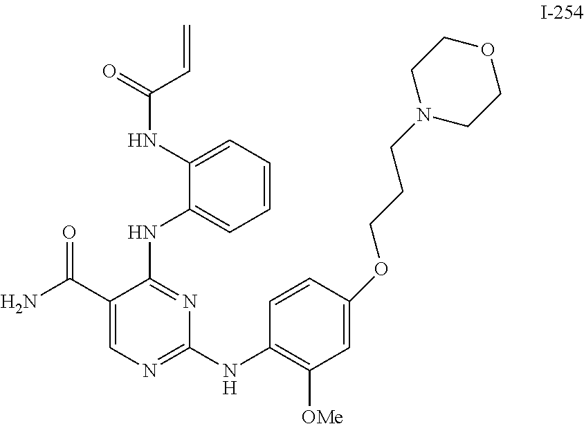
NC(C1=CN=C(NC2=C([OMe])C=C(OCCCN3CCOCC3)C=C2)N=C1NC1=CC=CC=C1NC(C=C)=O)=O
